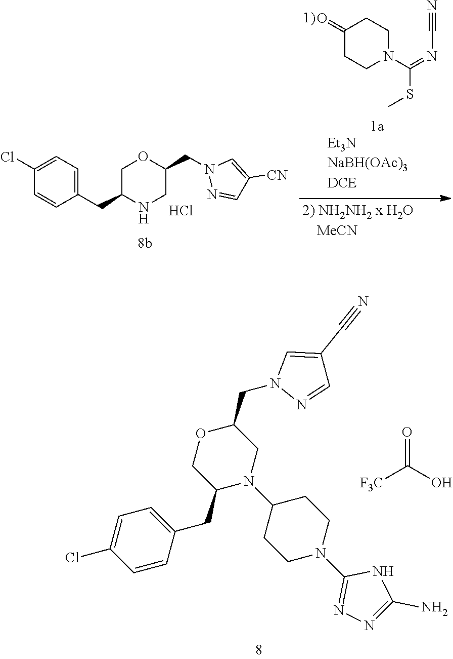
C1(CN2N=CC(C#N)=C2)OCC(CC2=CC=C(Cl)C=C2)N(C2CCN(C3=NN=C(N)N3)CC2)C1.[F3C]C(=O)O.C1(Cl)=CC=C(CC2NCC(CN3N=CC([CN])=C3)OC2)C=C1.Cl.C1(=O)CCN(C(=NC#N)SC)CC1
